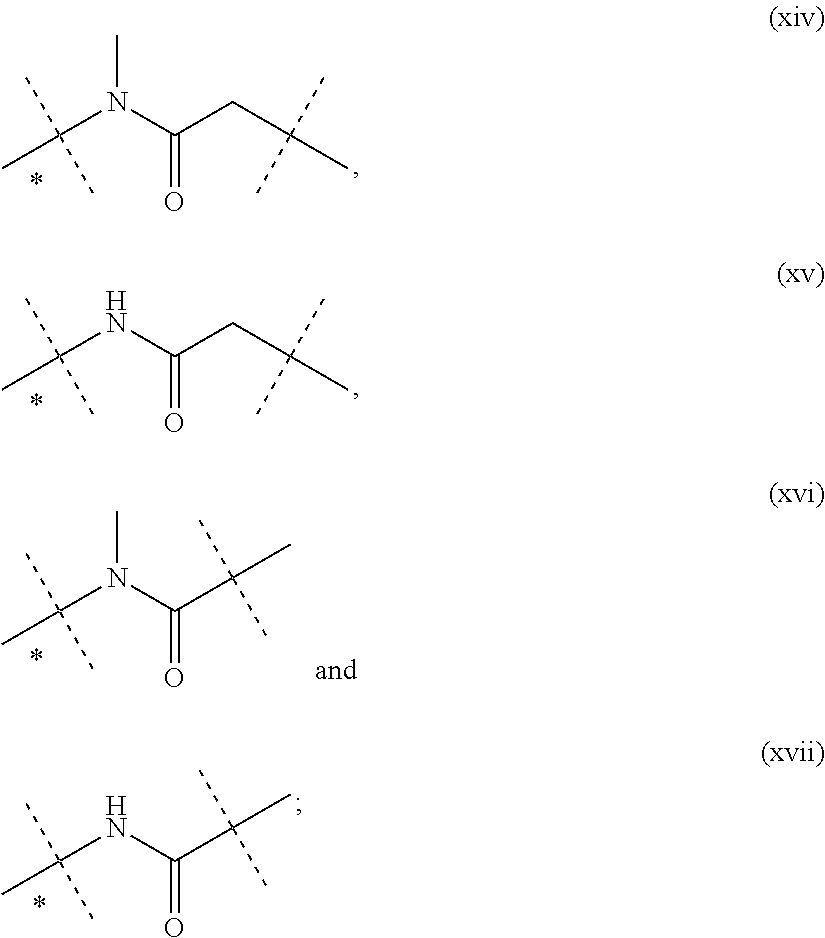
C(N(C(CC(C)(C)C)=O)C)(C)(C)C.C(NC(CC(C)(C)C)=O)(C)(C)C.C(NC(C(C)(C)C)=O)(C)(C)C.C(N(C(C(C)(C)C)=O)C)(C)(C)C
